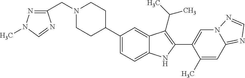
C1(CN2CCC(C3=CC=C4C(=C3)C(C(C)C)=C(C3=CN5C(=NC=N5)C=C3C)N4)CC2)=NN(C)C=N1
